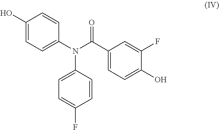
C1(C(N(C2=CC=C(O)C=C2)C2=CC=C(F)C=C2)=O)=CC=C(O)C(F)=C1
